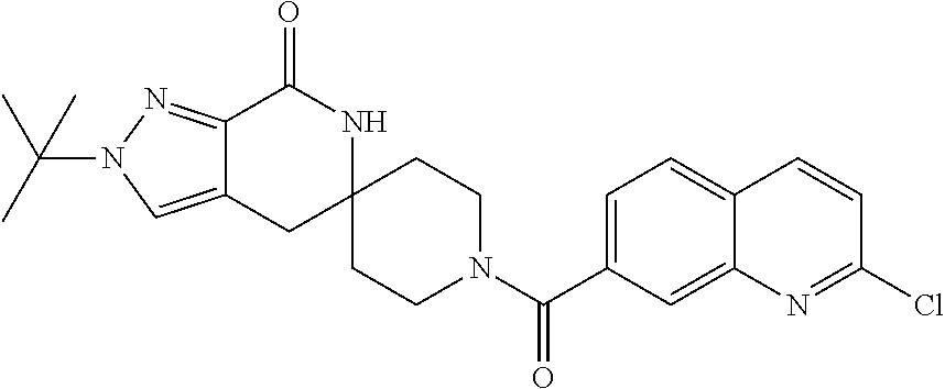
C12=NN(C(C)(C)C)C=C1CC1(NC2=O)CCN(C(C2=CC=C3C(=C2)N=C(Cl)C=C3)=O)CC1
